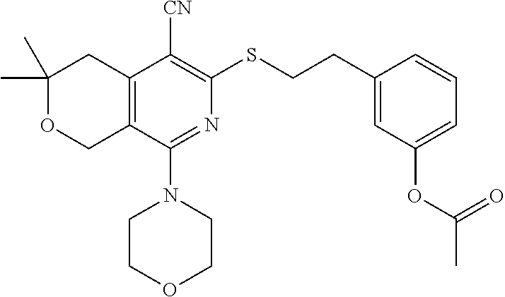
C1(C)(C)OCC2=C(C1)C([CN])=C(SCCC1=CC(OC(C)=O)=CC=C1)N=C2N1CCOCC1
